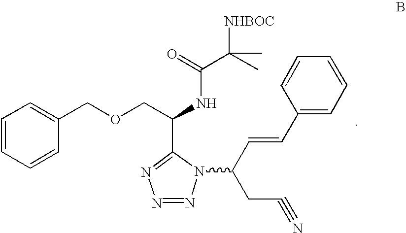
O(CC(NC(C([NHBOC])(C)C)=O)C1=NN=NN1C(CC#N)C=CC1=CC=CC=C1)CC1=CC=CC=C1
